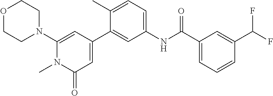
O1CCN(C2=CC(C3=CC(NC(C4=CC=CC(C(F)F)=C4)=O)=CC=C3C)=CC(=O)N2C)CC1
